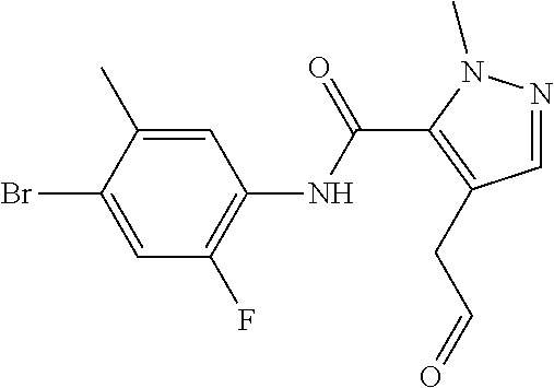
C1=NN(C)C(C(NC2=C(F)C=C(Br)C(C)=C2)=O)=C1CC=O
